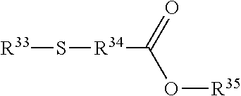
[R33]S[R34]C(=O)O[R35]
